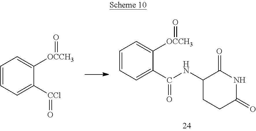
C1=CC=C(C(=O)NC2CCC(=O)NC2=O)C([OCCH3]=O)=C1.C1=CC=C([CCl]=O)C([OCCH3]=O)=C1
